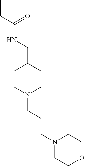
C1CC(CNC(CC)=O)CCN1CCCN1CCOCC1
